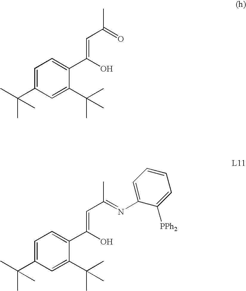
C1=C(C(C)(C)C)C=C(C(C)(C)C)C(C(=CC(C)=O)O)=C1.C1=C(C(C)(C)C)C=C(C(C)(C)C)C(C(=CC(C)=NC2=CC=CC=C2[PPh2])O)=C1
